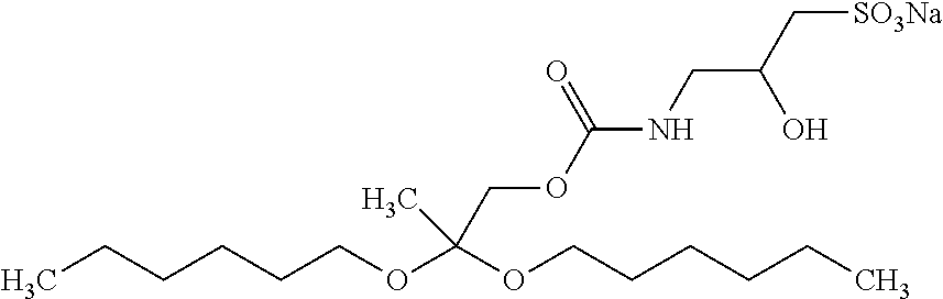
CCCCCCOC(OCCCCCC)(C)COC(NCC(C[SO3Na])O)=O
